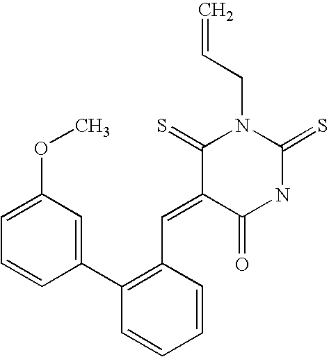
C1(C2=C(C=C3C(=O)NC(=S)N(CC=C)C3=S)C=CC=C2)=CC(OC)=CC=C1
